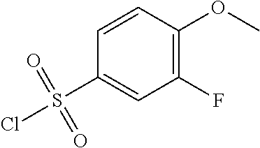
C1(F)=C(OC)C=CC(S(Cl)(=O)=O)=C1
